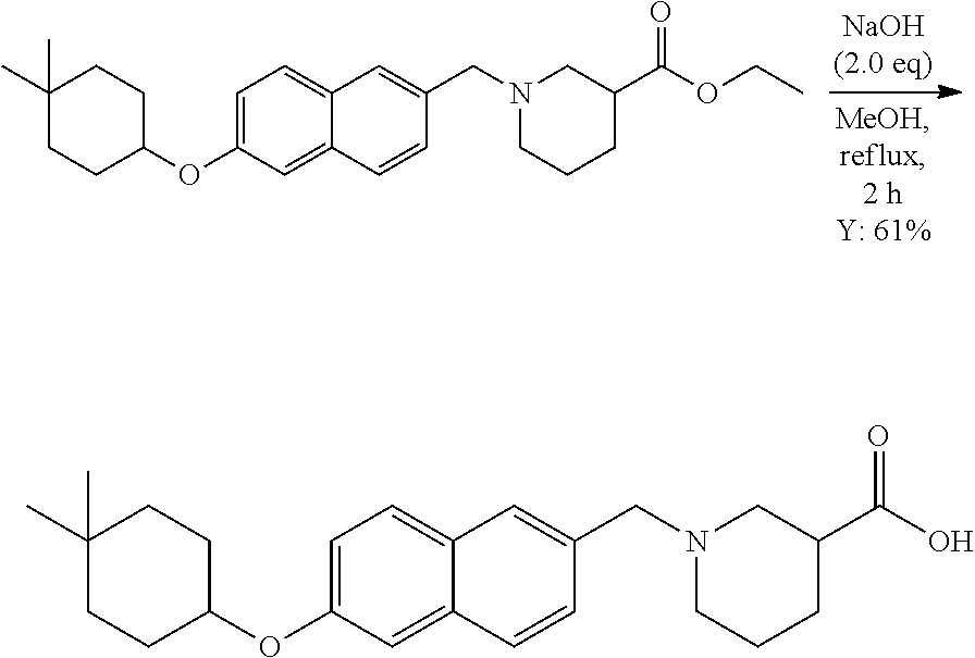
C1=C(OC2CCC(C)(C)CC2)C=C2C(=C1)C=C(CN1CCCC(C(OCC)=O)C1)C=C2.C1=C(OC2CCC(C)(C)CC2)C=C2C(=C1)C=C(CN1CCCC(C(O)=O)C1)C=C2
